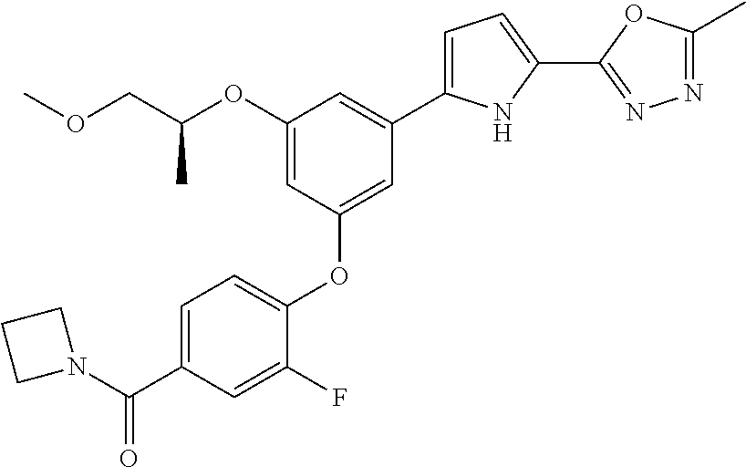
C1(OC(COC)C)=CC(OC2=CC=C(C(=O)N3CCC3)C=C2F)=CC(C2=CC=C(C3=NN=C(C)O3)N2)=C1
